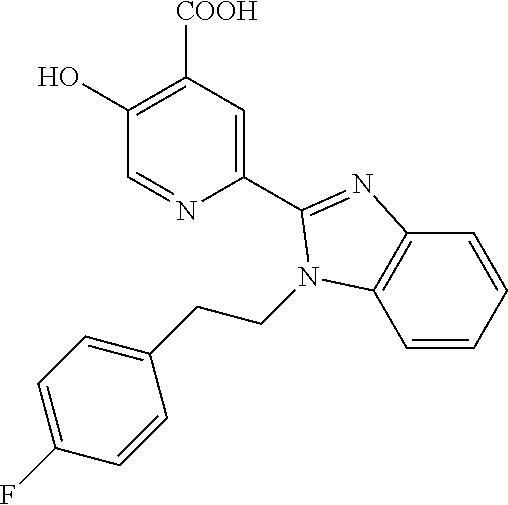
C1=CC=CC2=C1N(CCC1=CC=C(F)C=C1)C(C1=CC([COOH])=C(O)C=N1)=N2
